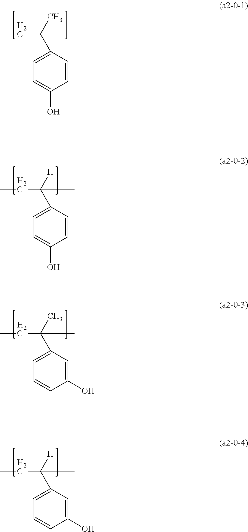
C1=C(C(C)(CC)C)C=CC(O)=C1.C1=C(C([H])(CC)C)C=CC(O)=C1.C1=C(C(C)(CC)C)C=C(O)C=C1.C1=C(C([H])(CC)C)C=C(O)C=C1
